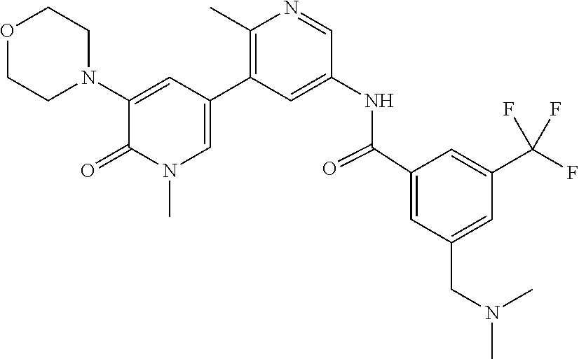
O1CCN(C2=CC(C3=C(C)N=CC(NC(C4=CC(CN(C)C)=CC(C(F)(F)F)=C4)=O)=C3)=CN(C)C2=O)CC1
